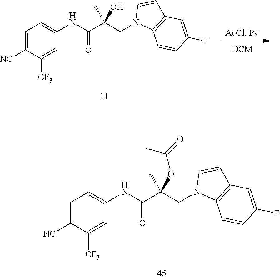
C1=C([NC])C([CF3])=CC(NC(C(CN2C3=C(C=C2)C=C(F)C=C3)(C)O)=O)=C1.C1=C([NC])C([CF3])=CC(NC(C(CN2C3=C(C=C2)C=C(F)C=C3)(C)OC(=O)C)=O)=C1
